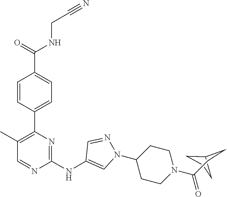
C1(CCC(N2CCC(N3C=C(NC4=NC(C5=CC=C(C(NCC#N)=O)C=C5)=C(C)C=N4)C=N3)CC2)=O)CCC1
